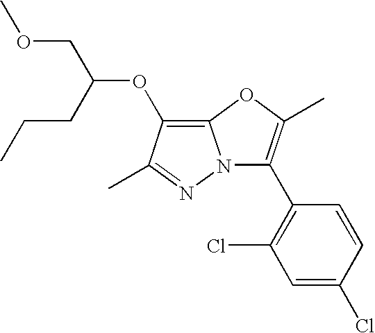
C12=C(OC(COC)CCC)C(C)=NN1C(C1=C(Cl)C=C(Cl)C=C1)=C(C)O2
